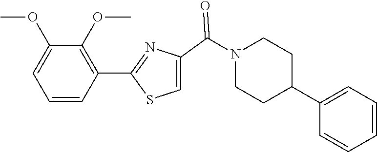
C1=CC(C2=NC(C(N3CCC(C4=CC=CC=C4)CC3)=O)=CS2)=C(OC)C(OC)=C1
